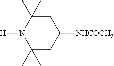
[H]N1C(C)(C)CC([NHCOCH3])CC1(C)C
